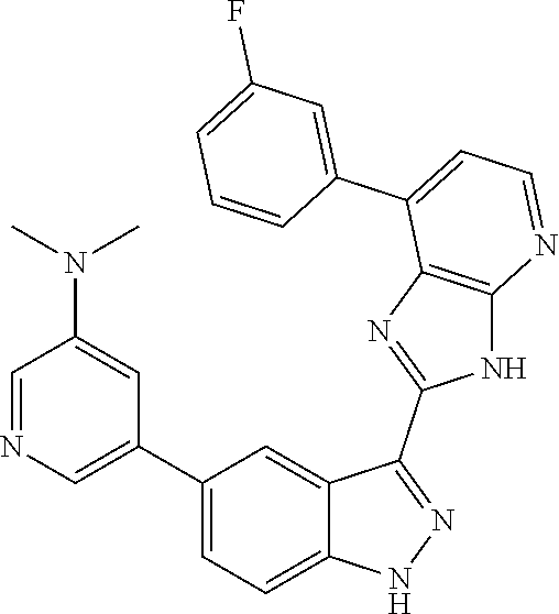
C1=NC=C(C2=CC=C3C(=C2)C(C2=NC4=C(N2)N=CC=C4C2=CC(F)=CC=C2)=NN3)C=C1N(C)C
